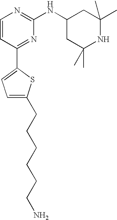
C1=CC(C2=CC=C(CCCCCCN)S2)=NC(NC2CC(C)(C)NC(C)(C)C2)=N1
